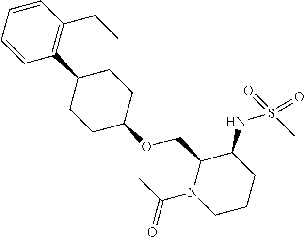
C1=CC=CC(C2CCC(OCC3N(C(=O)C)CCCC3NS(C)(=O)=O)CC2)=C1CC
